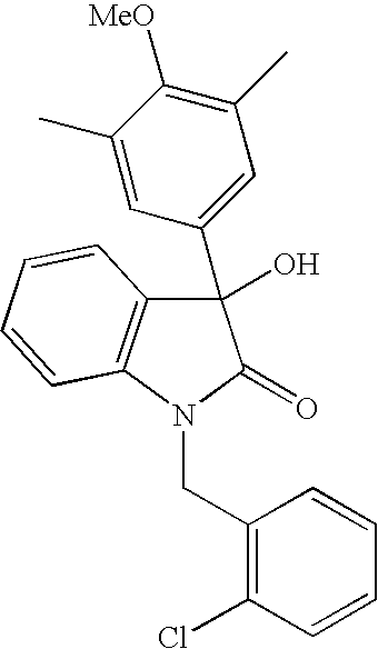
OC1(C2=CC(C)=C([MeO])C(C)=C2)C2=C(N(CC3=C(Cl)C=CC=C3)C1=O)C=CC=C2
